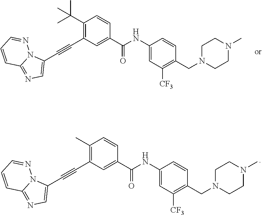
C1(C)=C(C#CC2=CN=C3N2N=CC=C3)C=C(C(NC2=CC([CF3])=C(CN3CCN(C)CC3)C=C2)=O)C=C1.C1(C(C)(C)C)=C(C#CC2=CN=C3N2N=CC=C3)C=C(C(NC2=CC([CF3])=C(CN3CCN(C)CC3)C=C2)=O)C=C1
